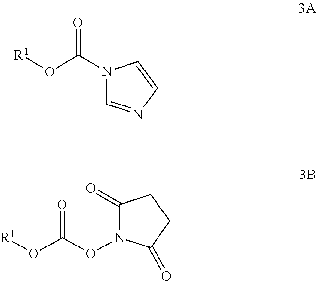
N1(C(O[R1])=O)C=NC=C1.[R1]OC(ON1C(=O)CCC1=O)=O
